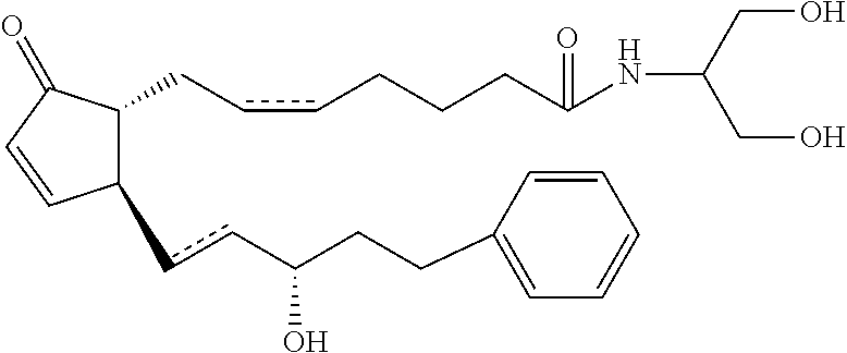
C1(ccC(CCC2=CC=CC=C2)O)C(CccCCCC(NC(CO)CO)=O)C(=O)C=C1
